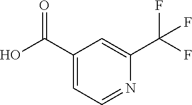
C1=NC(C(F)(F)F)=CC(C(O)=O)=C1
